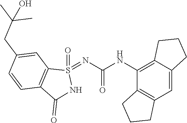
C12=C(C=C3C(=C1NC(=O)N=S1(=O)C4=C(C(=O)N1)C=CC(CC(C)(C)O)=C4)CCC3)CCC2
